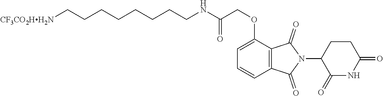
C(CCNC(COC1=CC=CC2=C1C(=O)N(C1C(=O)NC(=O)CC1)C2=O)=O)CCCCC[CF3CO2HH2N]
